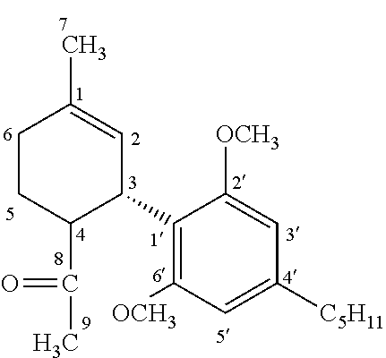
C1(C2C=C(C)CCC2C(C)=O)=C([OCH3])C=C([C5H11])C=C1[OCH3]
